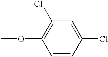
O(C1=C(Cl)C=C(Cl)C=C1)C
